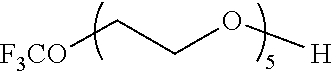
[F3CO]CCO[H]
